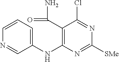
C1=CC=C(NC2=C(C(=O)N)C(Cl)=NC([SMe])=N2)C=N1
